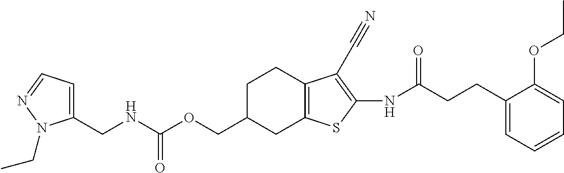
N(C(=O)OCC1CC2=C(CC1)C(C#N)=C(NC(CCC1=CC=CC=C1OCC)=O)S2)CC1=CC=NN1CC
